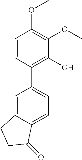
C1=CC(C2=CC=C3C(=C2)CCC3=O)=C(O)C(OC)=C1OC
